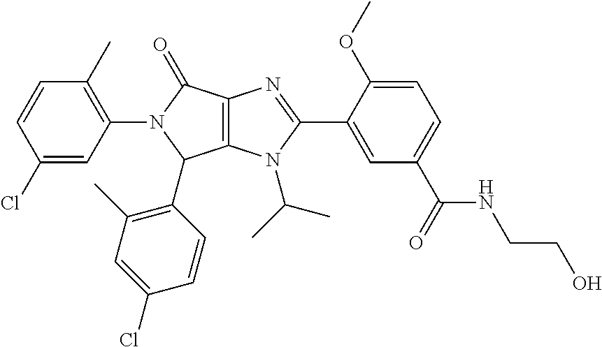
C12=C(N(C(C)C)C(C3=CC(C(=O)NCCO)=CC=C3OC)=N1)C(C1=C(C)C=C(Cl)C=C1)N(C1=C(C)C=CC(Cl)=C1)C2=O
